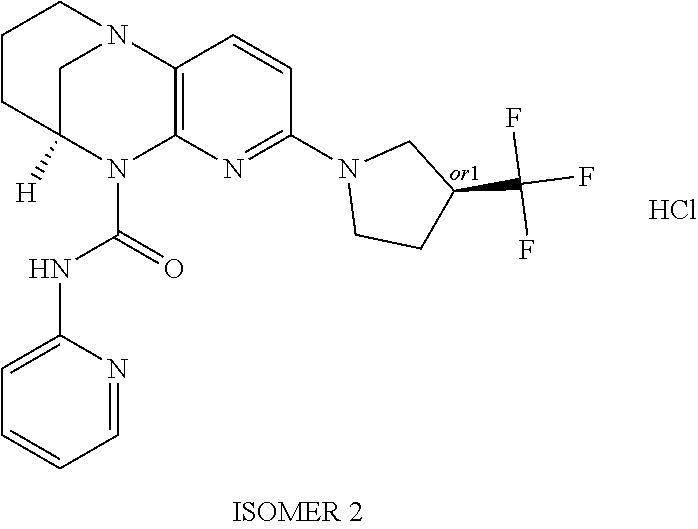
C1CC2([H])CN(C1)C1=C(N2C(=O)NC2=CC=CC=N2)N=C(N2CCC(C(F)(F)F)C2)C=C1.Cl
